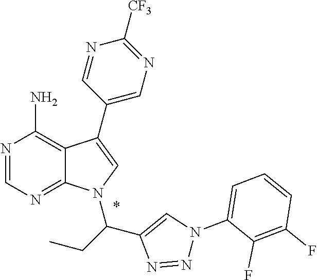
N1=CN=C2C(=C1N)C(C1=CN=C([CF3])N=C1)=CN2C(CC)C1=CN(C2=CC=CC(F)=C2F)N=N1
